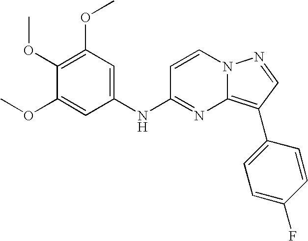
C1(OC)=C(OC)C=C(NC2=NC3=C(C4=CC=C(F)C=C4)C=NN3C=C2)C=C1OC
